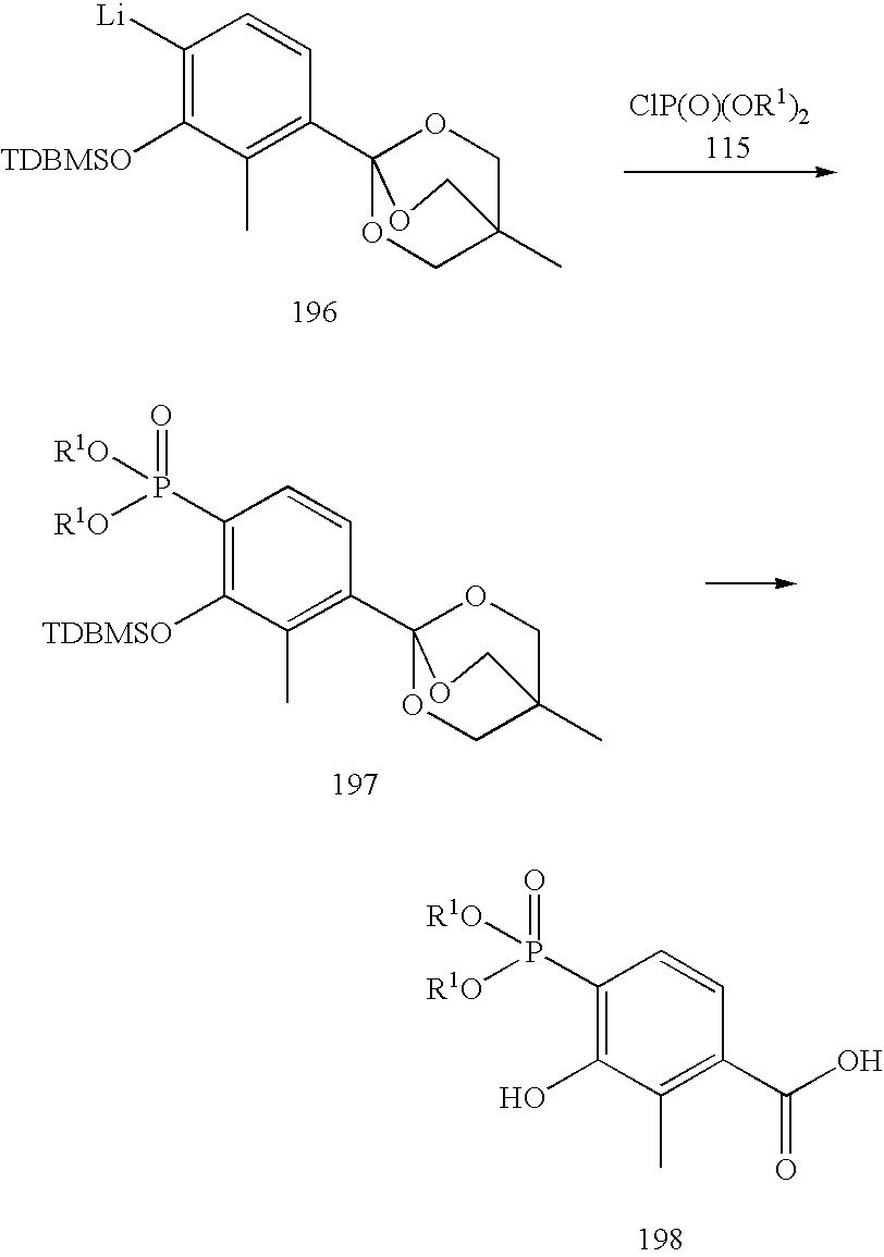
C1([Li])=C([TDBMSO])C(C)=C(C23OCC(C)(CO2)CO3)C=C1.C1(P([R1O])(=O)[R1O])=C([TDBMSO])C(C)=C(C23OCC(C)(CO2)CO3)C=C1.C1(P([R1O])(=O)[R1O])=C(O)C(C)=C(C(O)=O)C=C1
